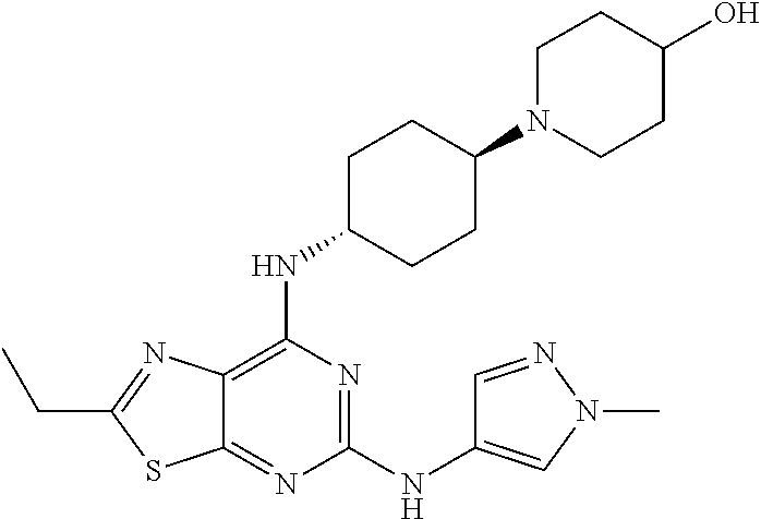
C1(NC2=CN(C)N=C2)=NC(NC2CCC(N3CCC(O)CC3)CC2)=C2C(=N1)SC(CC)=N2
